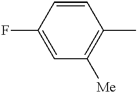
C1(F)=CC([Me])=C(C)C=C1
